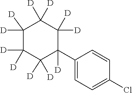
C1(Cl)=CC=C(C2([D])C([D])([D])C([D])([D])C([D])([D])C([D])([D])C2([D])[D])C=C1
